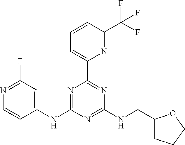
N1=C(NC2=CC(F)=NC=C2)N=C(NCC2CCCO2)N=C1C1=CC=CC(C(F)(F)F)=N1
